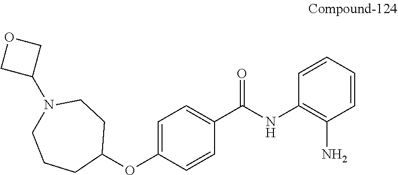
C1=CC=CC(NC(C2=CC=C(OC3CCN(C4COC4)CCC3)C=C2)=O)=C1N
